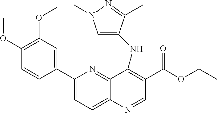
C1(C2=CC(OC)=C(OC)C=C2)=CC=C2C(=N1)C(NC1=CN(C)N=C1C)=C(C(OCC)=O)C=N2
